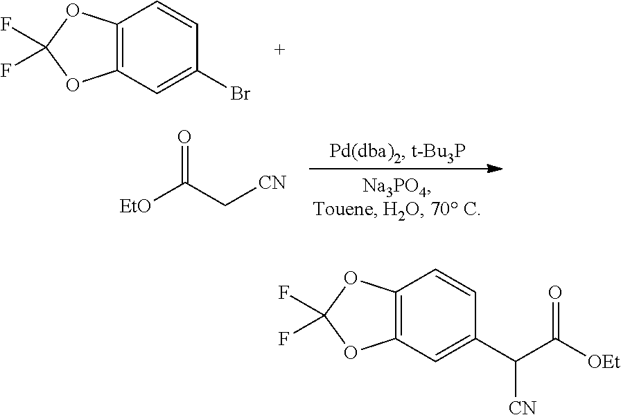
C12=C(C=C(Br)C=C1)OC(F)(F)O2.O=C(C[CN])[EtO].C12=C(C=C(C([CN])C([OEt])=O)C=C1)OC(F)(F)O2
